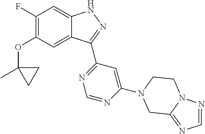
O(C1=C(F)C=C2C(=C1)C(C1=NC=NC(N3CCN4N=CN=C4C3)=C1)=NN2)C1(C)CC1
